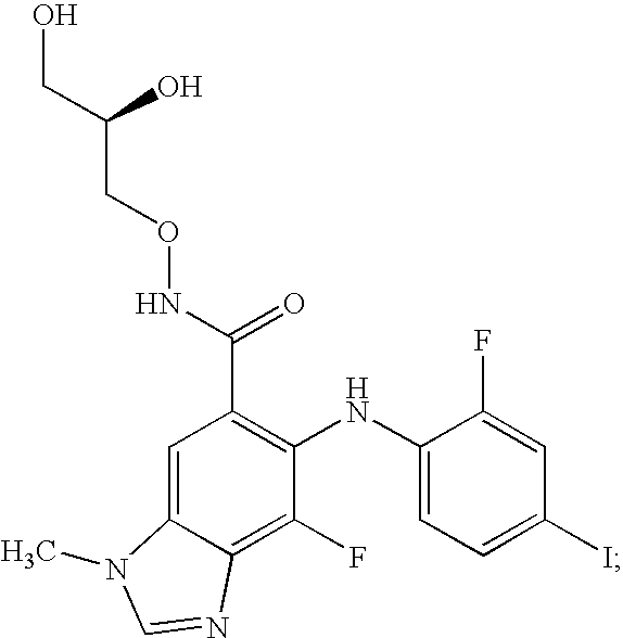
C1=C2C(=C(F)C(NC3=CC=C(I)C=C3F)=C1C(NOCC(CO)O)=O)N=CN2C
